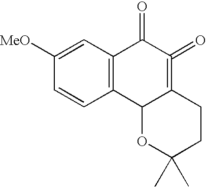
C1([MeO])=CC2=C(C=C1)C1C(=C(=O)C2=O)CCC(C)(C)O1
